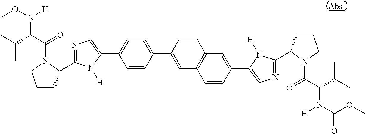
C1=CC(C2=CC3=C(C=C2)C=C(C2=CN=C(C4CCCN4C(=O)C(N([H])C(=O)OC)C(C)C)N2[H])C=C3)=CC=C1C1=CN=C(C2CCCN2C(=O)C(N([H])OC)C(C)C)N1[H]
